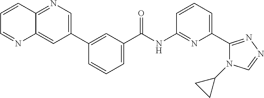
C1=C(C2=CC(C(NC3=NC(C4=NN=CN4C4CC4)=CC=C3)=O)=CC=C2)C=C2C(=N1)C=CC=N2
